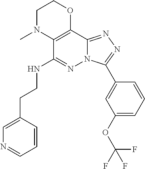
C12=C(C(NCCC3=CN=CC=C3)=NN3C1=NN=C3C1=CC(OC(F)(F)F)=CC=C1)N(C)CCO2
